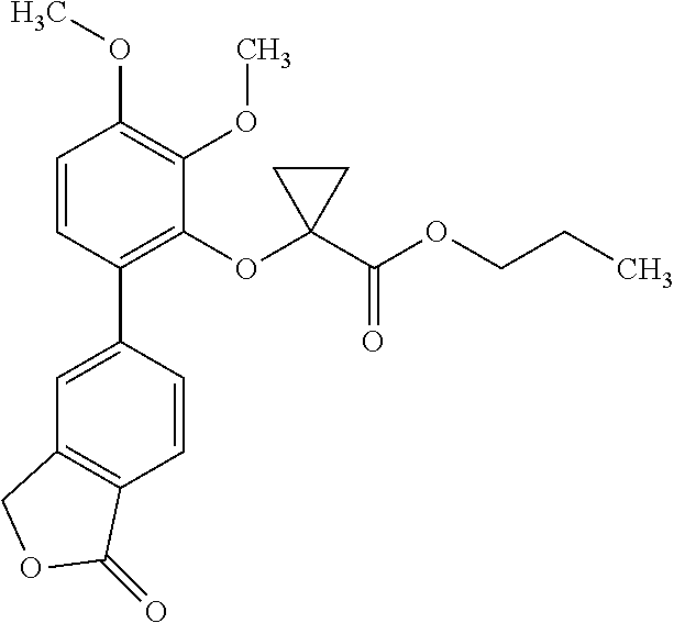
C1=C(C2=C(OC3(C(OCCC)=O)CC3)C(OC)=C(OC)C=C2)C=CC2=C1COC2=O
